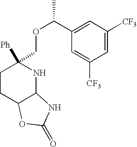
C1=C([CF3])C=C(C(OCC2([Ph])CCC3C(N2)NC(=O)O3)C)C=C1[CF3]
